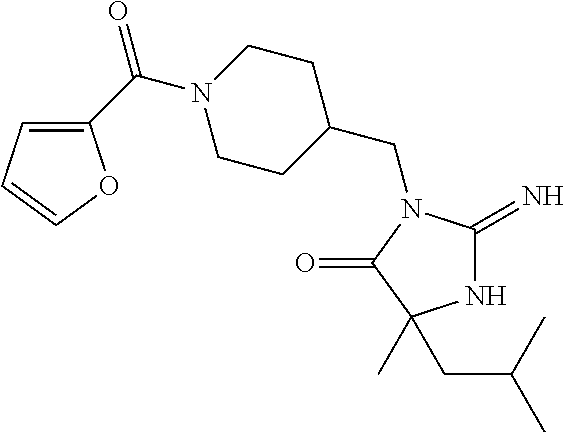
N1C(=N)N(CC2CCN(C(C3=CC=CO3)=O)CC2)C(=O)C1(C)CC(C)C
